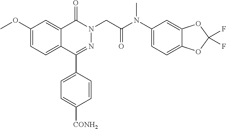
C1(OC)=CC=C2C(=C1)C(=O)N(CC(N(C1=CC=C3C(=C1)OC(F)(F)O3)C)=O)N=C2C1=CC=C([CONH2])C=C1
